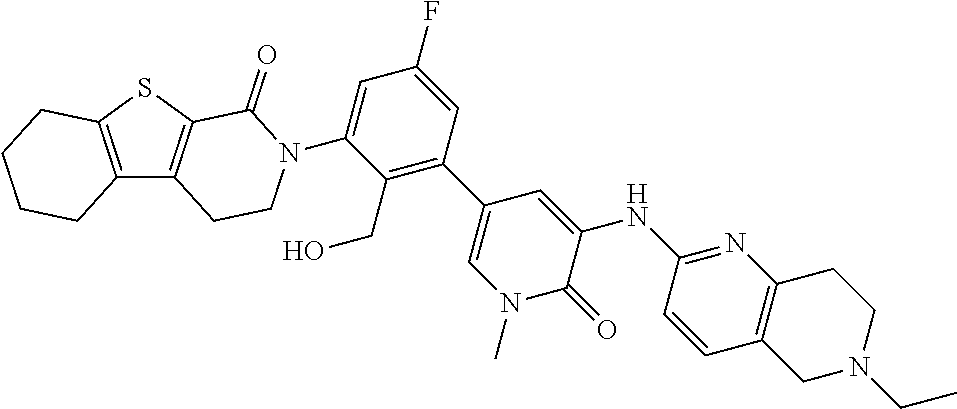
C12=C(C3=C(S1)C(=O)N(C1=CC(F)=CC(C4=CN(C)C(=O)C(NC5=NC6=C(C=C5)CN(CC)CC6)=C4)=C1CO)CC3)CCCC2
